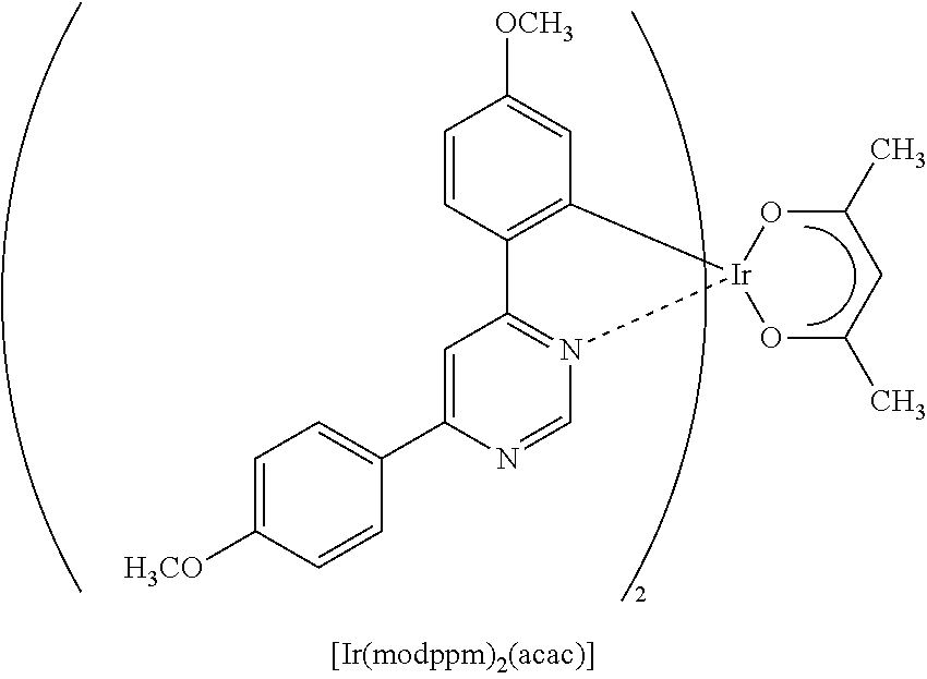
C1(C2=CC3=N(C=N2)[Ir]2(C4=C3C=CC([OCH3])=C4)OC(C)CC(C)O2)=CC=C([H3CO])C=C1
